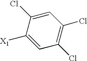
C1=C([X1])C(Cl)=CC(Cl)=C1Cl
